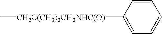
C1=CC([CH2C(CH3)2CH2NHC(O)]C)=CC=C1
